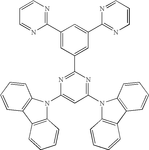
C1(N2C3=C(C4=C2C=CC=C4)C=CC=C3)=CC(N2C3=C(C4=C2C=CC=C4)C=CC=C3)=NC(C2=CC(C3=NC=CC=N3)=CC(C3=NC=CC=N3)=C2)=N1
